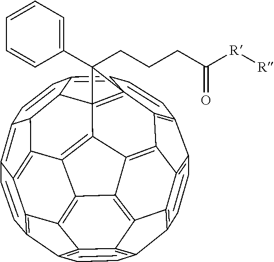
C1=CC2=C3C4=C1C1=C5C4=C4C6=C3C3=C2C=CC2=C3C3=C6C6=C4C47=C5(C(=C5C=CC8=C9C(=C6C8C45)C3=C2C=C9)C=C1)C7(CCCC([R][R])=O)C1=CC=CC=C1
